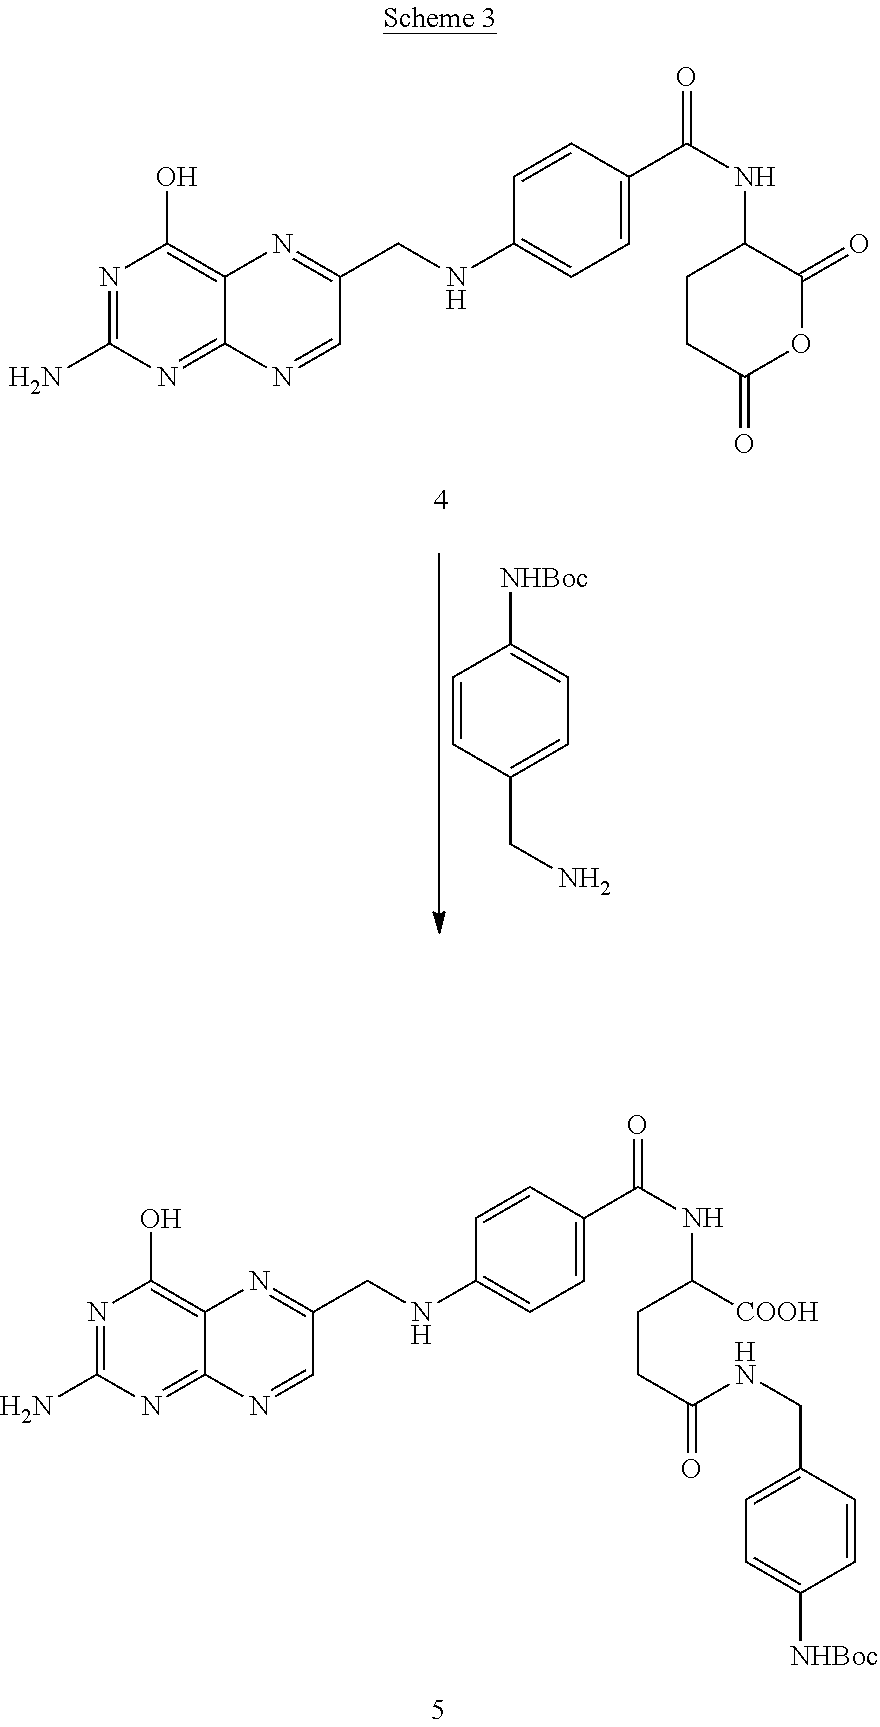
N1=C(N)N=C2C(=C1O)N=C(CNC1=CC=C(C(NC([COOH])CCC(NCC3=CC=C([NHBoc])C=C3)=O)=O)C=C1)C=N2.N1=C(N)N=C2C(=C1O)N=C(CNC1=CC=C(C(NC3C(=O)OC(=O)CC3)=O)C=C1)C=N2.C1=CC(CN)=CC=C1[NHBoc]
